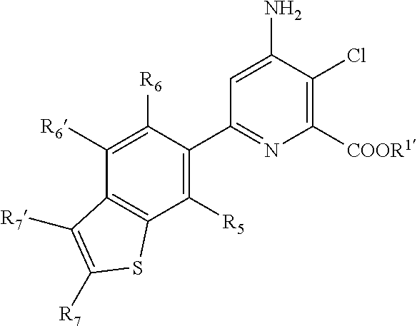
C1([R5])=C(C2=NC([COOR1])=C(Cl)C(N)=C2)C([R6])=C([R6])C2=C1SC([R7])=C2[R7]
